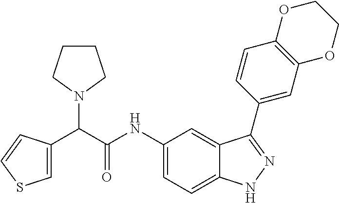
C1=C(C(C(NC2=CC=C3C(=C2)C(C2=CC4=C(C=C2)OCCO4)=NN3)=O)N2CCCC2)C=CS1
